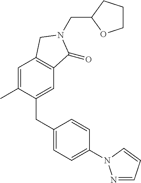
C(N1C(=O)C2=C(C=C(C)C(CC3=CC=C(N4N=CC=C4)C=C3)=C2)C1)C1OCCC1
